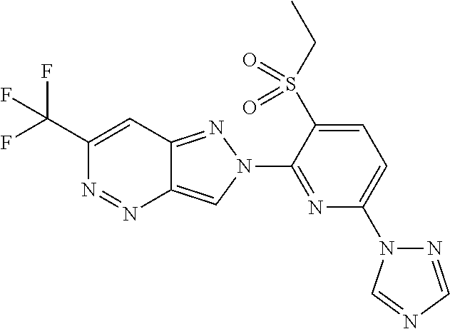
C1(C(F)(F)F)=CC2=NN(C3=NC(N4N=CN=C4)=CC=C3S(CC)(=O)=O)C=C2N=N1
